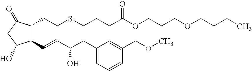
C1(C=CC(CC2=CC=CC(COC)=C2)O)C(CCSCCCC(OCCCOCCCC)=O)C(=O)CC1O
